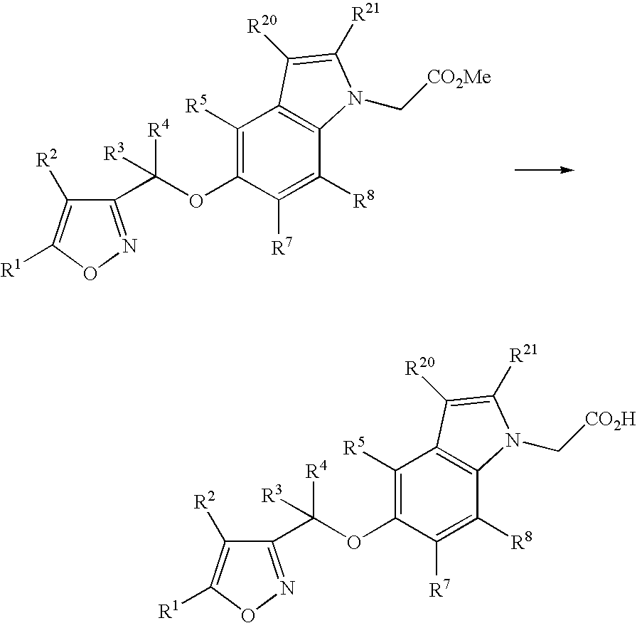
C1(C(OC2=C([R5])C3=C(C([R8])=C2[R7])N(C[CO2Me])C([R21])=C3[R20])([R3])[R4])=NOC([R1])=C1[R2].C1(C(OC2=C([R5])C3=C(C([R8])=C2[R7])N(C[CO2H])C([R21])=C3[R20])([R3])[R4])=NOC([R1])=C1[R2]
